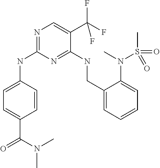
N1=C(NC2=CC=C(C(=O)N(C)C)C=C2)N=C(NCC2=CC=CC=C2N(C)S(=O)(C)=O)C(C(F)(F)F)=C1
